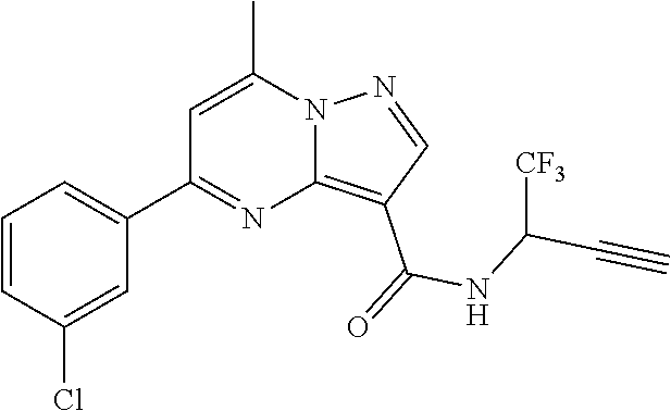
C12=C(C(=O)NC(C#C)[CF3])C=NN1C(C)=CC(C1=CC=CC(Cl)=C1)=N2
